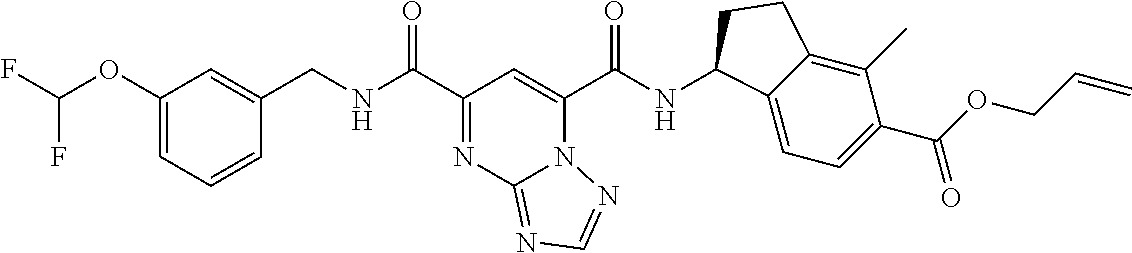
N12C(C(NC3C4=CC=C(C(OCC=C)=O)C(C)=C4CC3)=O)=CC(C(NCC3=CC(OC(F)F)=CC=C3)=O)=NC1=NC=N2
